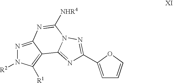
N1=C2C(=C([R1])N1[R2])C1=NC(C3=CC=CO3)=NN1C([NHR4])=N2
